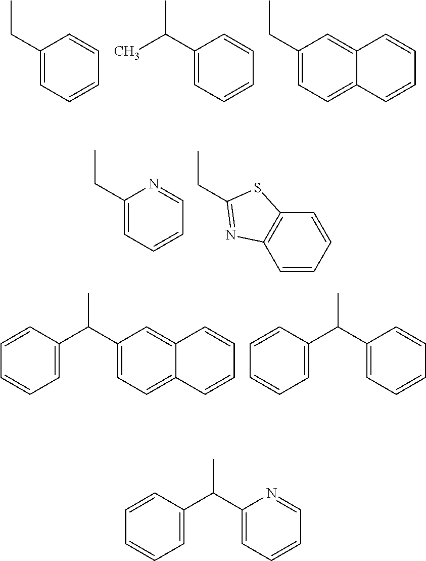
CCC1=CC=CC=C1.CC(C1=CC=CC=C1)C.CCC1=CC=C2C(=C1)C=CC=C2.CCC1=CC=CC=N1.C1=CC=CC2=C1N=C(CC)S2.CC(C1=CC=C2C(=C1)C=CC=C2)C1=CC=CC=C1.CC(C1=CC=CC=C1)C1=CC=CC=C1.CC(C1=CC=CC=N1)C1=CC=CC=C1
